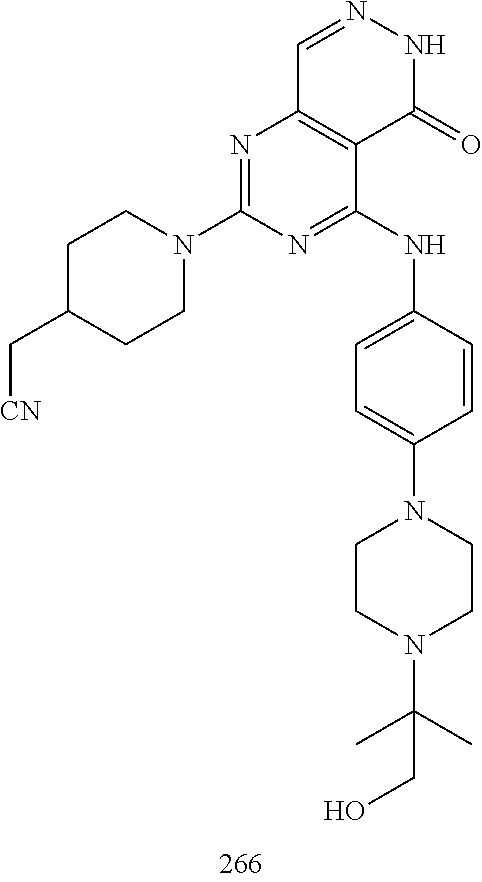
C1=NNC(=O)C2=C1N=C(N1CCC(C[CN])CC1)N=C2NC1=CC=C(N2CCN(C(C)(C)CO)CC2)C=C1
